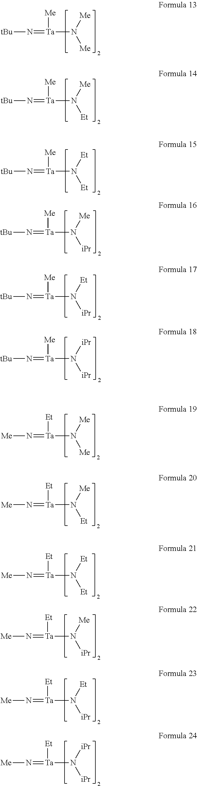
[tBu]N=[Ta]([Me])N([Me])[Me].[tBu]N=[Ta]([Me])N([Me])[Et].[tBu]N=[Ta]([Me])N([Et])[Et].[tBu]N=[Ta]([Me])N([Me])[iPr].[tBu]N=[Ta]([Me])N([Et])[iPr].[tBu]N=[Ta]([Me])N([iPr])[iPr].[Me]N=[Ta]([Et])N([Me])[Me].[Me]N=[Ta]([Et])N([Me])[Et].[Me]N=[Ta]([Et])N([Et])[Et].[Me]N=[Ta]([Et])N([Me])[iPr].[Me]N=[Ta]([Et])N([Et])[iPr].[Me]N=[Ta]([Et])N([iPr])[iPr]
